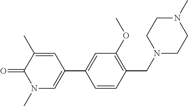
C1=CC(CN2CCN(C)CC2)=C(OC)C=C1C1=CN(C)C(=O)C(C)=C1
